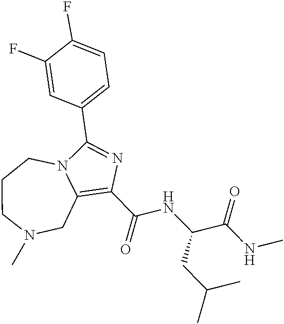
C1(C(NC(CC(C)C)C(=O)NC)=O)=C2CN(C)CCCN2C(C2=CC=C(F)C(F)=C2)=N1
